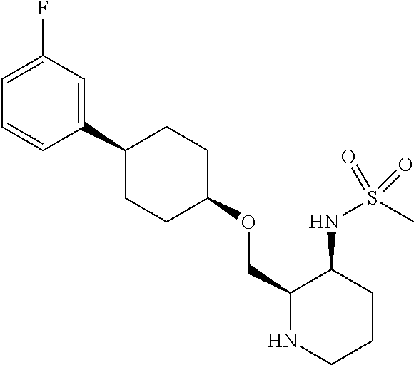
C1(C2CCC(OCC3NCCCC3NS(C)(=O)=O)CC2)=CC(F)=CC=C1
